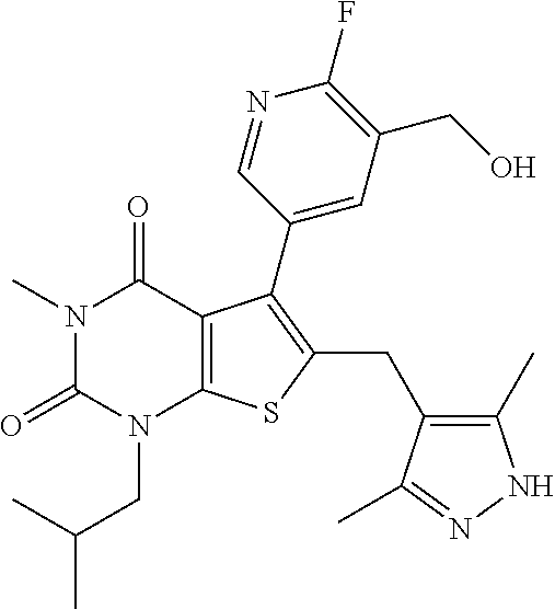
N1(C)C(=O)N(CC(C)C)C2=C(C1=O)C(C1=CC(CO)=C(F)N=C1)=C(CC1=C(C)NN=C1C)S2
